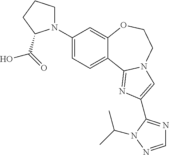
C1(N2CCCC2C(O)=O)=CC=C2C(=C1)OCCN1C2=NC(C2=NC=NN2C(C)C)=C1
